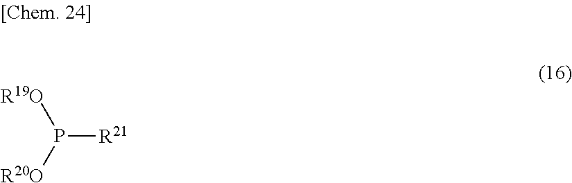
P([R21])([R20O])[R19O]
